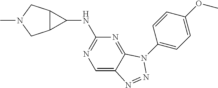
C1=C2C(=NC(NC3C4C3CN(C)C4)=N1)N(C1=CC=C(OC)C=C1)N=N2
